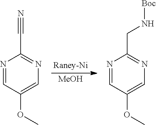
C1(CN[Boc])=NC=C(OC)C=N1.[MeOH].C1(C#N)=NC=C(OC)C=N1
